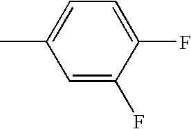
CC1=CC=C(F)C(F)=C1
